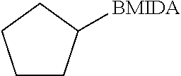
C1CC([BMIDA])CC1
